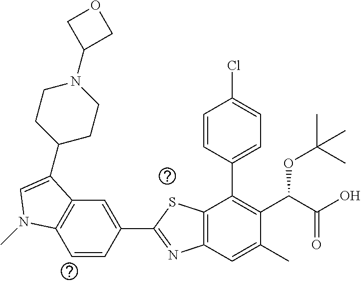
C1=CC(C2=NC3=C(S2)C(C2=CC=C(Cl)C=C2)=C(C(C(O)=O)OC(C)(C)C)C(C)=C3)=CC2=C1N(C)C=C2C1CCN(C2COC2)CC1
